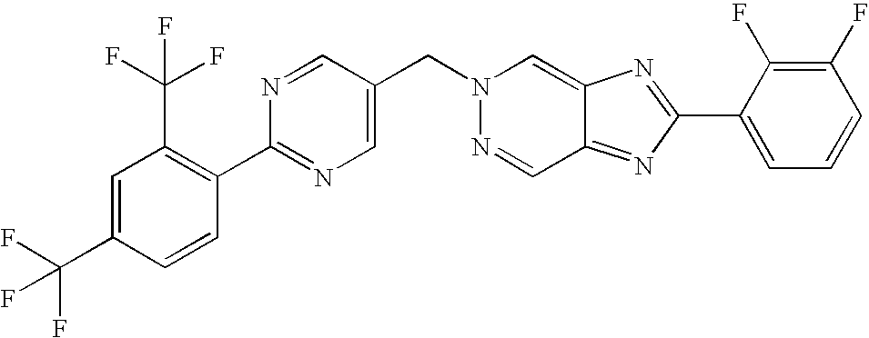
N1=CC(CN2N=CC3=NC(C4=CC=CC(F)=C4F)=NC3=C2)=CN=C1C1=C(C(F)(F)F)C=C(C(F)(F)F)C=C1
